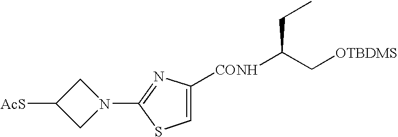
C1([AcS])CN(C2=NC([CONH]C(C[OTBDMS])CC)=CS2)C1
